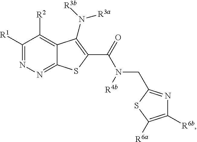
C1([R1])=NN=C2C(=C1[R2])C(N([R3b])[R3a])=C(C(=O)N(CC1=NC([R6b])=C([R6a])S1)[R4b])S2
